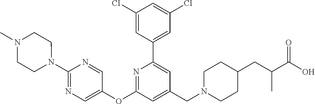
C1(Cl)=CC(C2=CC(CN3CCC(CC(C(O)=O)C)CC3)=CC(OC3=CN=C(N4CCN(C)CC4)N=C3)=N2)=CC(Cl)=C1
